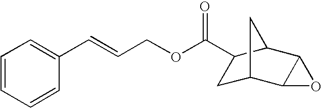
C1C2C3C(C(C1C(OCC=CC1=CC=CC=C1)=O)C2)O3
